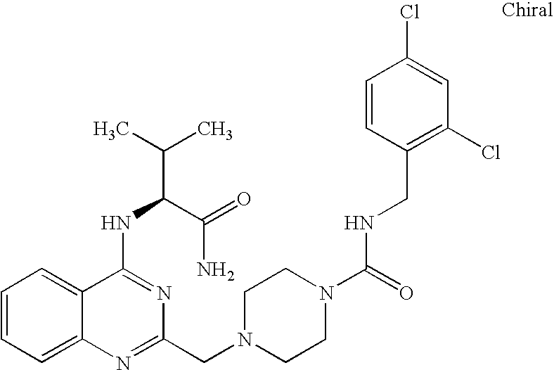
C1=CC=C2C(=C1)C(NC(C(=O)N)C(C)C)=NC(CN1CCN(C(=O)NCC3=C(Cl)C=C(Cl)C=C3)CC1)=N2
